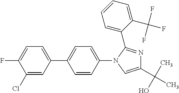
C1(Cl)=CC(C2=CC=C(N3C=C(C(C)(O)C)N=C3C3=CC=CC=C3C(F)(F)F)C=C2)=CC=C1F
